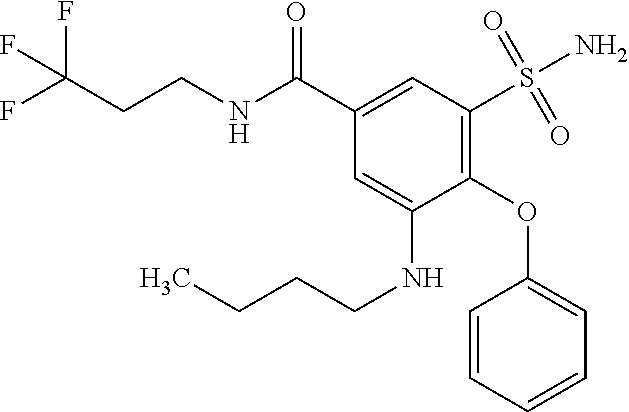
FC(CCNC(C1=CC(S(N)(=O)=O)=C(OC2=CC=CC=C2)C(NCCCC)=C1)=O)(F)F
